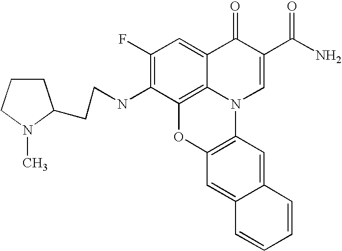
C1(F)=C(NCCC2CCCN2C)C2=C3C(=C1)C(=O)C(C(N)=O)=CN3C1=C(O2)C=C2C(=C1)C=CC=C2
